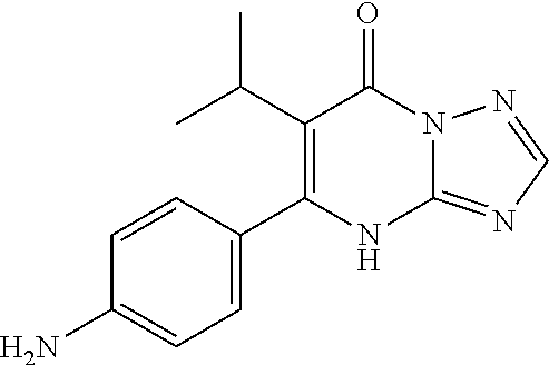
C1(C(C)C)=C(C2=CC=C(N)C=C2)NC2=NC=NN2C1=O
